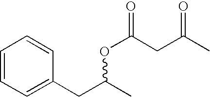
C(C(C)OC(=O)CC(C)=O)C1=CC=CC=C1
